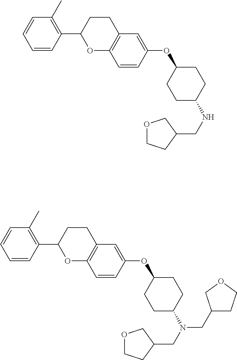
C1=CC(C2OC3=C(CC2)C=C(OC2CCC(NCC4COCC4)CC2)C=C3)=C(C)C=C1.C1=CC(C2OC3=C(CC2)C=C(OC2CCC(N(CC4COCC4)CC4CCOC4)CC2)C=C3)=C(C)C=C1
